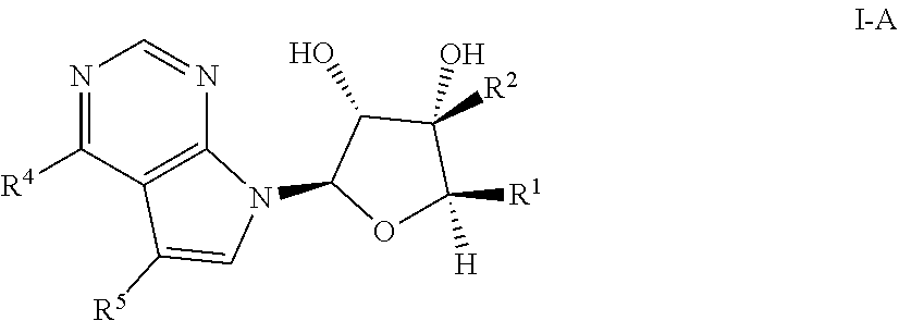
N1=C([R4])C2=C(N=C1)N(C1OC([R1])([H])C(O)([R2])C1O)C=C2[R5]
